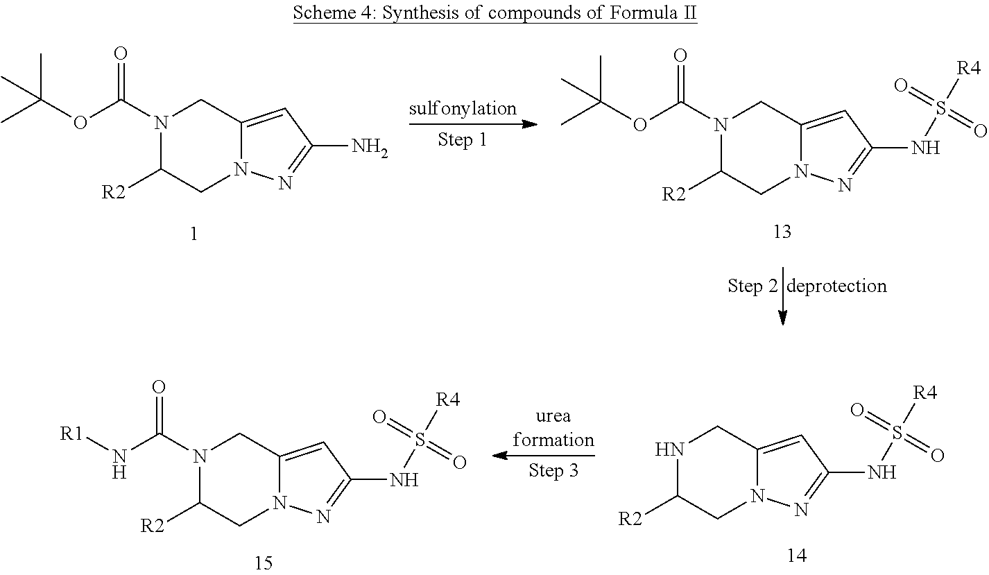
CC(C)(C)OC(=O)N1CC2=CC(N)=NN2CC1[R2].CC(C)(C)OC(=O)N1CC2=CC(NS(=O)(=O)[R4])=NN2CC1[R2].N1CC2=CC(NS(=O)(=O)[R4])=NN2CC1[R2].[R1]NC(=O)N1CC2=CC(NS(=O)(=O)[R4])=NN2CC1[R2]
